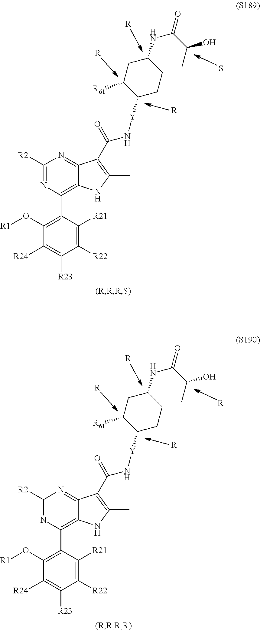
[R].S.C1(O[R1])=C(C2=C3C(=NC([R2])=N2)C(C(N[Y]C2CCC(NC(C(C)O)=O)CC2[R61])=O)=C(C)N3)C([R21])=C([R22])C([R23])=C1[R24].[R].[R].[R].[R].C1(O[R1])=C(C2=C3C(=NC([R2])=N2)C(C(N[Y]C2CCC(NC(C(C)O)=O)CC2[R61])=O)=C(C)N3)C([R21])=C([R22])C([R23])=C1[R24].[R].[R]
